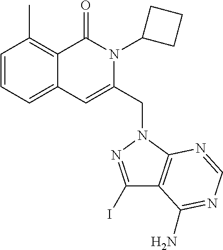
C1=CC=C2C(=C1C)C(=O)N(C1CCC1)C(CN1C3=C(C(I)=N1)C(N)=NC=N3)=C2
